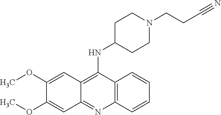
C12=C(C=CC=C1)N=C1C(=C2NC2CCN(CCC#N)CC2)C=C(OC)C(OC)=C1
